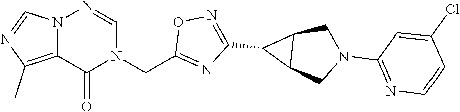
N12C(=C(C)N=C1)C(=O)N(CC1=NC(C3C4C3CN(C3=NC=CC(Cl)=C3)C4)=NO1)C=N2
